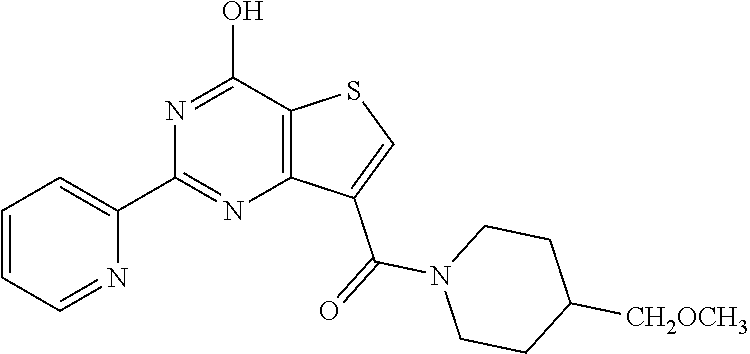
C1(C2=CC=CC=N2)=NC2=C(C(O)=N1)SC=C2C(=O)N1CCC([CH2OCH3])CC1
